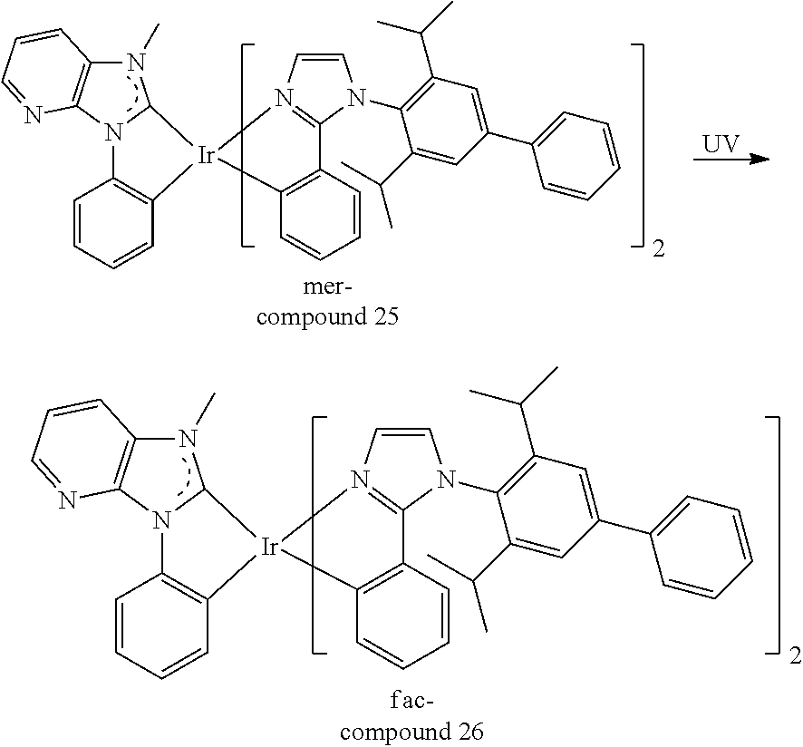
N1(C)C2=C(N3C1[Ir]1(C4=C3C=CC=C4)N3=C(N(C4=C(C(C)C)C=C(C5=CC=CC=C5)C=C4C(C)C)C=C3)C3=C1C=CC=C3)N=CC=C2.N1(C)C2=C(N3C1[Ir]1(C4=C3C=CC=C4)N3=C(N(C4=C(C(C)C)C=C(C5=CC=CC=C5)C=C4C(C)C)C=C3)C3=C1C=CC=C3)N=CC=C2.[UV]
